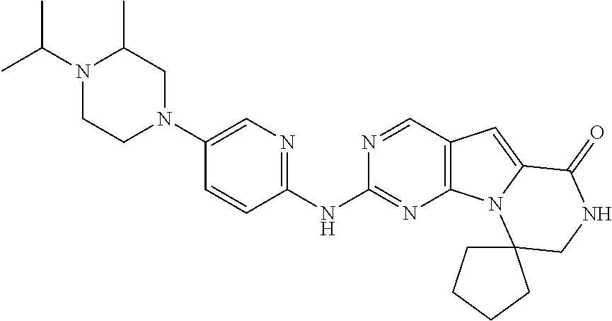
C1=CC(NC2=NC3=C(C=N2)C=C2N3C3(CNC2=O)CCCC3)=NC=C1N1CC(C)N(C(C)C)CC1
